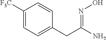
C1([F3C])=CC=C(CC(=NO)N)C=C1
